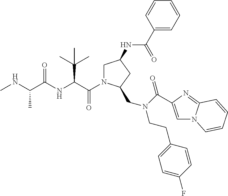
C(=O)(C(C(C)(C)C)NC(=O)C(C)NC)N1CC(NC(C2=CC=CC=C2)=O)CC1CN(CCC1=CC=C(F)C=C1)C(=O)C1=CN2C(=N1)C=CC=C2
